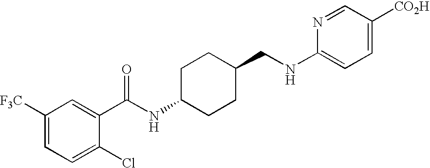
C1([F3C])=CC=C(Cl)C(C(NC2CCC(CNC3=CC=C([CO2H])C=N3)CC2)=O)=C1
